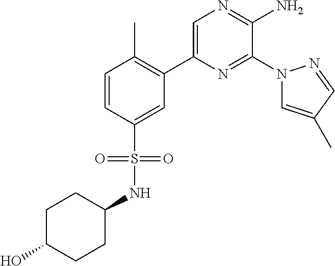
C1(C2=C(C)C=CC(S(=O)(=O)NC3CCC(O)CC3)=C2)=CN=C(N)C(N2C=C(C)C=N2)=N1
